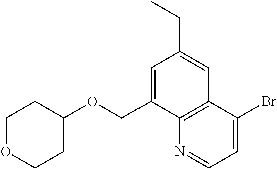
C1=C(COC2CCOCC2)C2=C(C=C1CC)C(Br)=CC=N2
